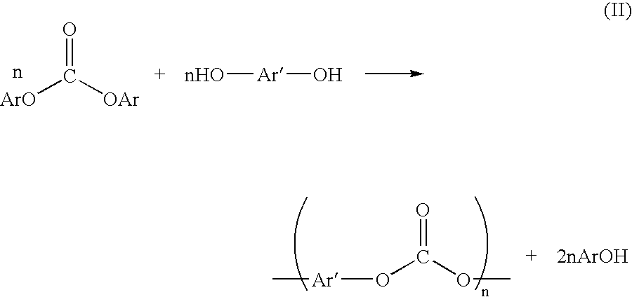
C(=O)([ArO])[OAr].[nHO][Ar]O.C(=O)(OC)O[Ar]C
